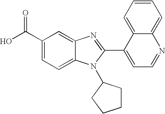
C1(C(O)=O)=CC=C2C(=C1)N=C(C1=CC=NC3=CC=CC=C13)N2C1CCCC1
